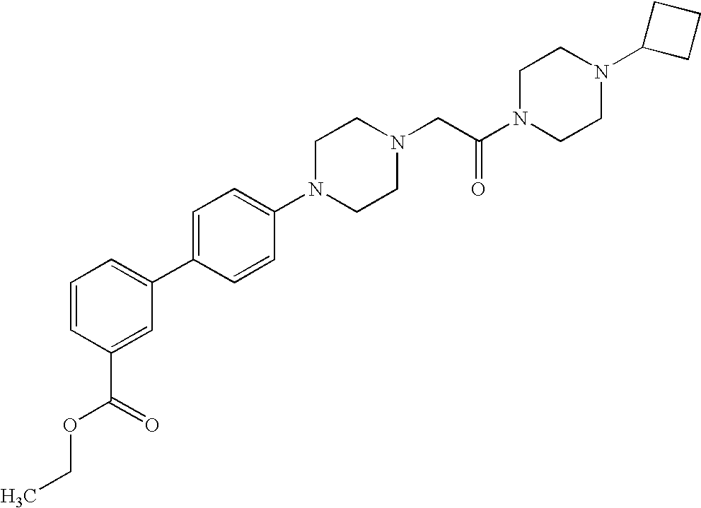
O=C(N1CCN(C2CCC2)CC1)CN1CCN(C2=CC=C(C3=CC=CC(C(OCC)=O)=C3)C=C2)CC1
